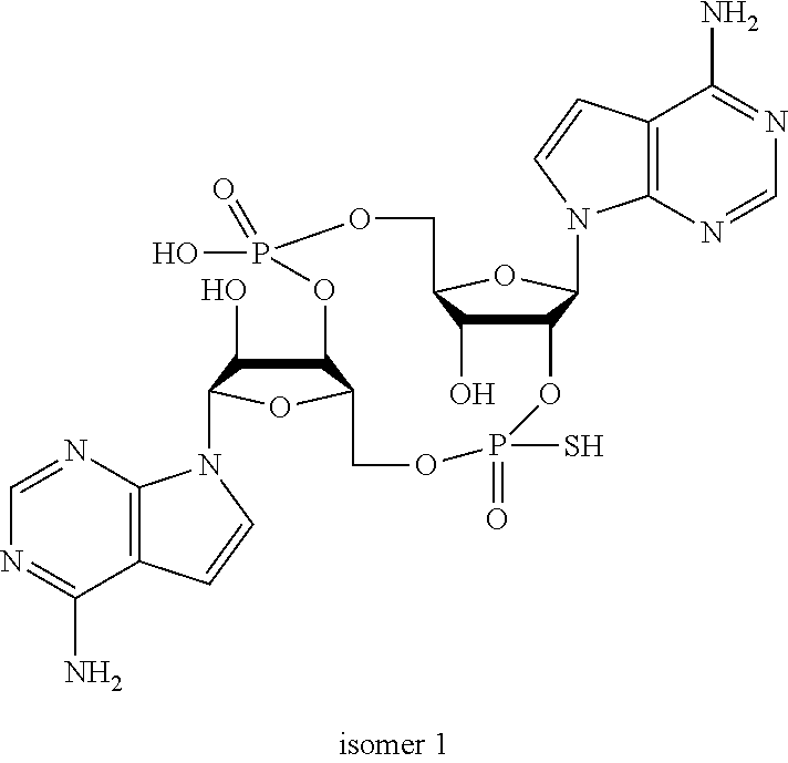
C12C(O)C(OC1N1C3=C(C(N)=NC=N3)C=C1)COP(O)(=O)OC1C(O)C(N3C4=C(C(N)=NC=N4)C=C3)OC1COP(=O)(S)O2
